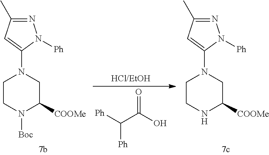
C1CN([Boc])C([COOMe])CN1C1=CC(C)=NN1[Ph].[Ph]C(C(O)=O)[Ph].C1CNC([COOMe])CN1C1=CC(C)=NN1[Ph]
